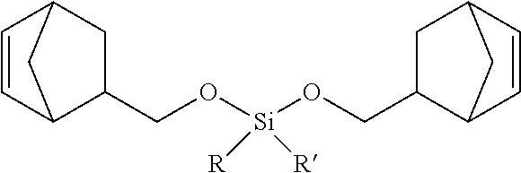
C1=CC2CC(CO[Si](OCC3C4C=CC(C3)C4)([R])[R])C1C2
